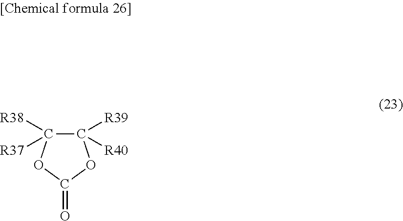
C1([R39])([R40])C([R38])([R37])OC(=O)O1
